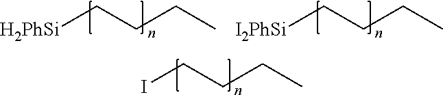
ICCCC.[H2PhSi]CCCC.[I2PhSi]CCCC
